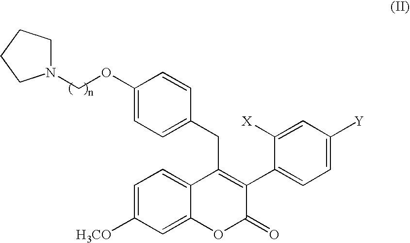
C1=C([H3CO])C=C2C(=C1)C(CC1=CC=C(OCN3CCCC3)C=C1)=C(C1=CC=C([Y])C=C1[X])C(=O)O2
